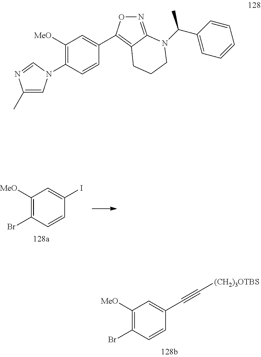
C1(C)=CN(C2=C([MeO])C=C(C3=C4C(=NO3)N(C(C3=CC=CC=C3)C)CCC4)C=C2)C=N1.C1([MeO])=C(Br)C=CC(I)=C1.C1([MeO])=C(Br)C=CC(C#C[(CH2)3OTBS])=C1
